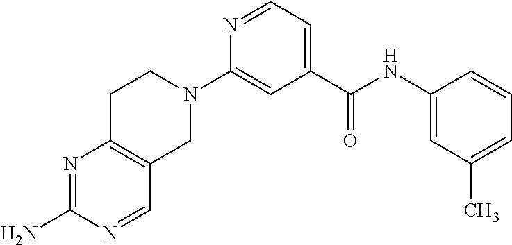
N1=CC=C(C(NC2=CC(C)=CC=C2)=O)C=C1N1CCC2=C(C1)C=NC(N)=N2
